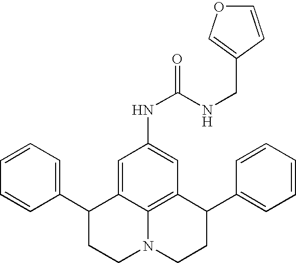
C1=CC=C(C2CCN3C4=C(C(C5=CC=CC=C5)CC3)C=C(NC(=O)NCC3=COC=C3)C=C24)C=C1
